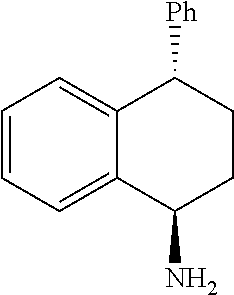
C1=CC=C2C(=C1)C([Ph])CCC2N
